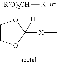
[(RO)2CH][X].C1COC([X]C)([H])O1
